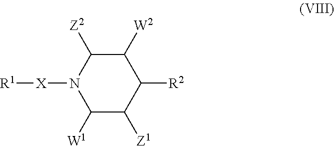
C1([W2])C([Z2])N([X][R1])C([W1])C([Z1])C1[R2]
